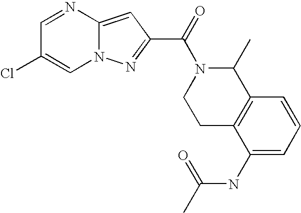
N1=CC(Cl)=CN2C1=CC(C(=O)N1CCC3=C(C1C)C=CC=C3NC(C)=O)=N2
